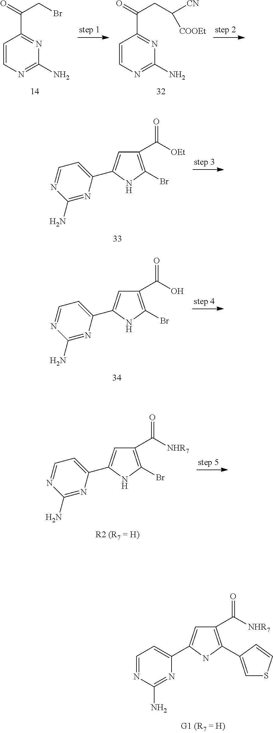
C1=CN=C(N)N=C1C(=O)CBr.C1=CN=C(N)N=C1C(=O)CC([CN])[COOEt].C1(C2=CC(C([OEt])=O)=C(Br)N2)=CC=NC(N)=N1.C1(C2=CC(C(O)=O)=C(Br)N2)=CC=NC(N)=N1.C1(C2=CC(C([NHR7])=O)=C(Br)N2)=CC=NC(N)=N1.C1=NC(N)=NC(C2=CC(C([NHR7])=O)=C(C3=CSC=C3)N2)=C1
